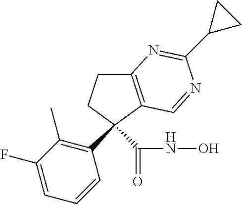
C1C2=C(C(C(NO)=O)(C3=C(C)C(F)=CC=C3)C1)C=NC(C1CC1)=N2
